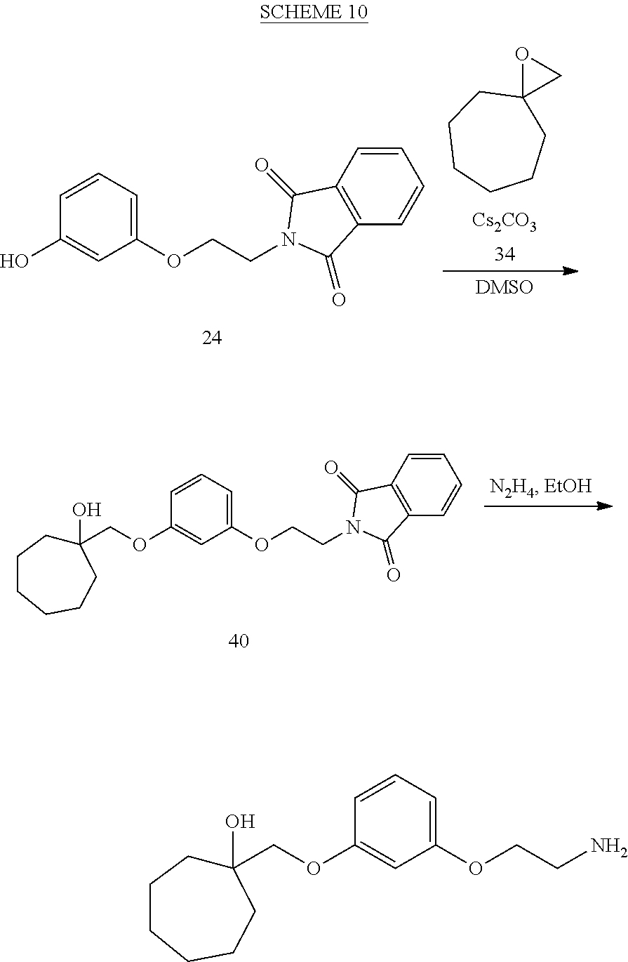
C1(COC2=CC(OCCN)=CC=C2)(O)CCCCCC1.C1(COC2=CC(OCCN3C(=O)C4=C(C=CC=C4)C3=O)=CC=C2)(O)CCCCCC1.C1=CC2=C(C=C1)C(=O)N(CCOC1=CC=CC(O)=C1)C2=O.C1C2(CCCCC1)CO2.[Cs2CO3]
